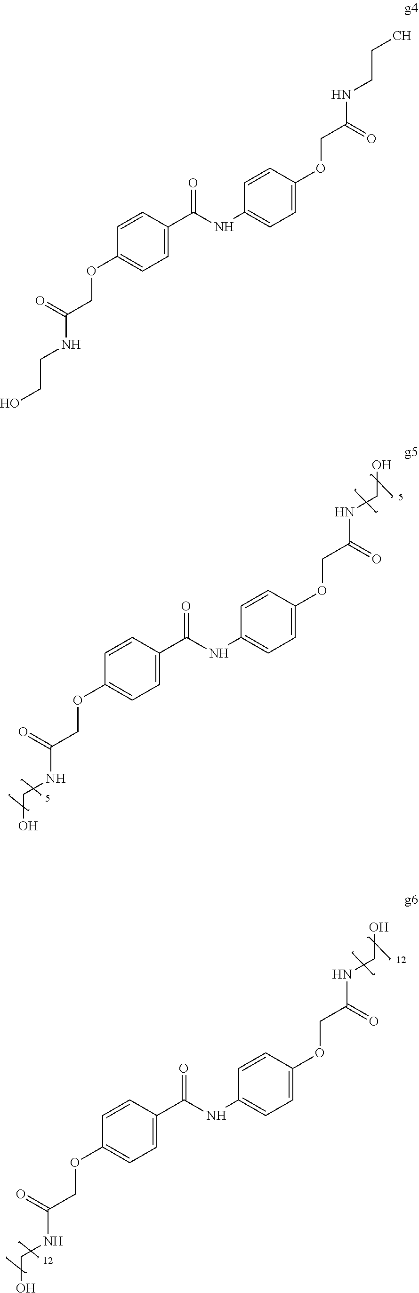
C1=CC(OCC(NCCO)=O)=CC=C1C(NC1=CC=C(OCC(NCCC)=O)C=C1)=O.C1=CC(OCC(NCO)=O)=CC=C1C(NC1=CC=C(OCC(NCO)=O)C=C1)=O.C1=CC(OCC(NCO)=O)=CC=C1C(NC1=CC=C(OCC(NCO)=O)C=C1)=O
